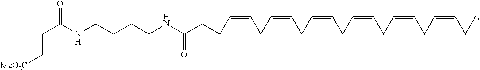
[MeO2C]C=CC(=O)NCCCCNC(CCC=CCC=CCC=CCC=CCC=CCC=CCC)=O
